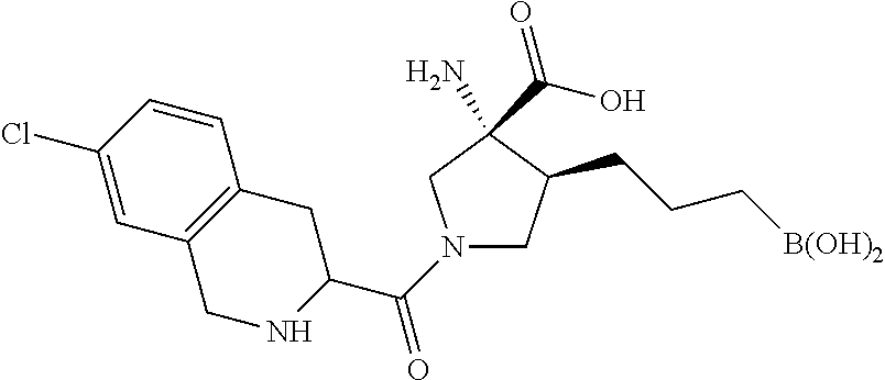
N1(C(=O)C2CC3=C(CN2)C=C(Cl)C=C3)CC(CCC[B(OH)2])C(N)(C(O)=O)C1
